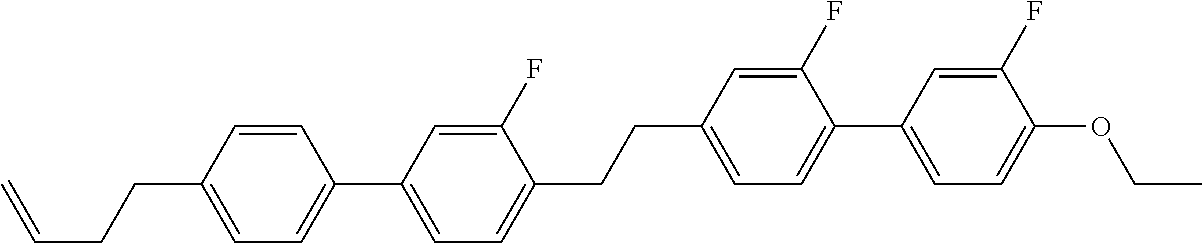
C1=CC(CCC=C)=CC=C1C1=CC=C(CCC2=CC=C(C3=CC=C(OCC)C(F)=C3)C(F)=C2)C(F)=C1
